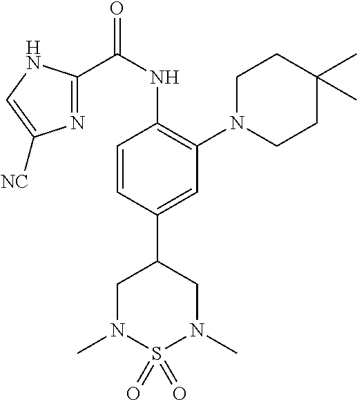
C1=CC(C2CN(C)S(=O)(=O)N(C)C2)=CC(N2CCC(C)(C)CC2)=C1NC(C1=NC([NC])=CN1)=O
